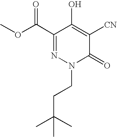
C1(C(OC)=O)=NN(CCC(C)(C)C)C(=O)C([CN])=C1O
